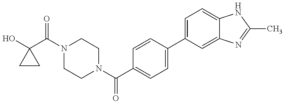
OC1(C(N2CCN(C(C3=CC=C(C4=CC=C5C(=C4)N=C(C)N5)C=C3)=O)CC2)=O)CC1
